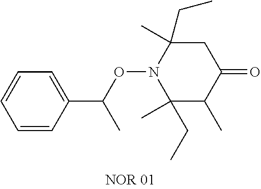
C1=CC(C(ON2C(C)(CC)C(C)C(=O)CC2(C)CC)C)=CC=C1
